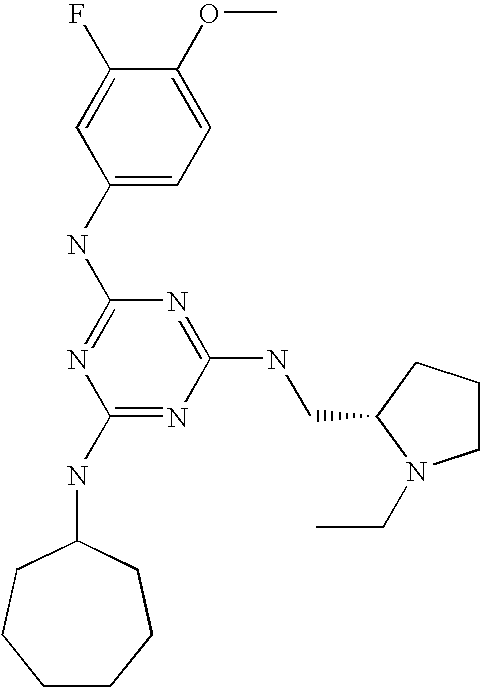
C1(NC2=NC(NC3CCCCCC3)=NC(NCC3CCCN3CC)=N2)=CC=C(OC)C(F)=C1
